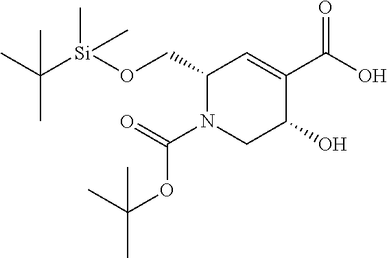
C1(CO[Si](C(C)(C)C)(C)C)N(C(=O)OC(C)(C)C)CC(O)C(C(=O)O)=C1
